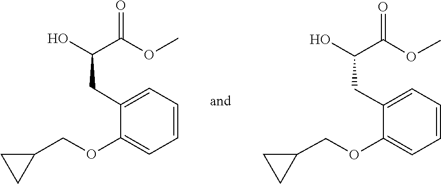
C(C1CC1)OC1=CC=CC=C1CC(O)C(=O)OC.C1(COC2=CC=CC=C2CC(C(=O)OC)O)CC1
